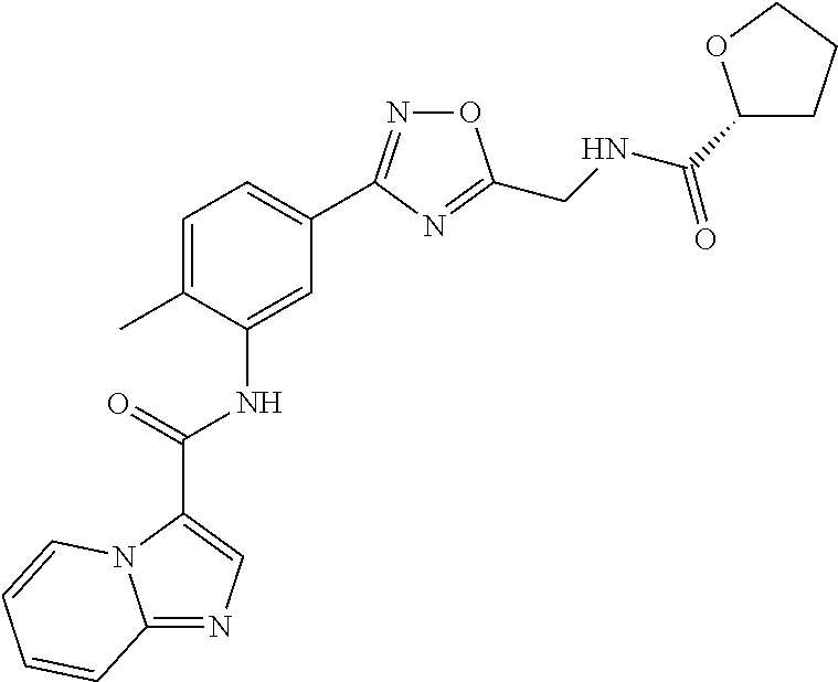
C12=NC=C(C(=O)NC3=CC(C4=NOC(CNC(=O)C5CCCO5)=N4)=CC=C3C)N1C=CC=C2
